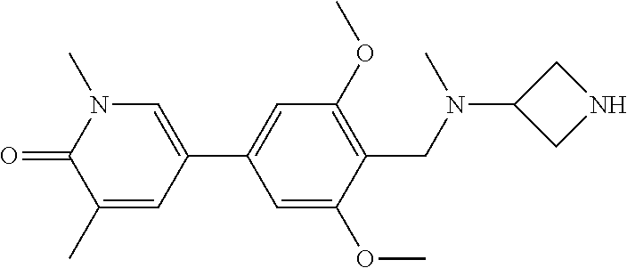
O=C1N(C)C=C(C2=CC(OC)=C(CN(C3CNC3)C)C(OC)=C2)C=C1C
